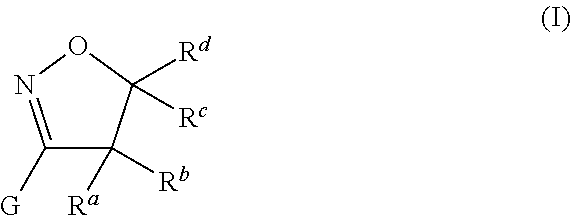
C1([G])=NOC([Rd])([Rc])C1([Rb])[Ra]
